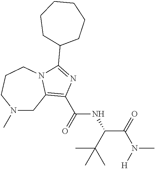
N1(C)CC2=C(C(=O)NC(C(C)(C)C)C(N(C)[H])=O)N=C(C3CCCCCC3)N2CCC1
